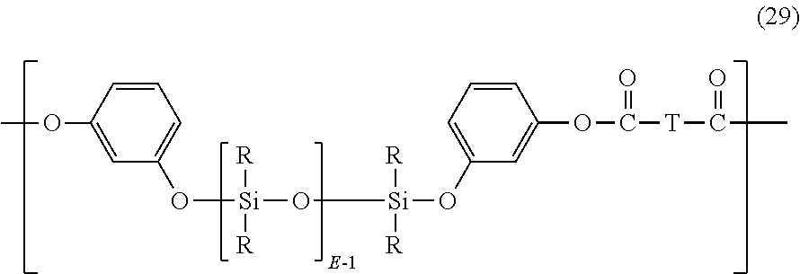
[Si](O[Si]([R])([R])OC1=CC=CC(OC(=O)[T]C(=O)C)=C1)(OC1=CC=CC(OC)=C1)([R])[R]
